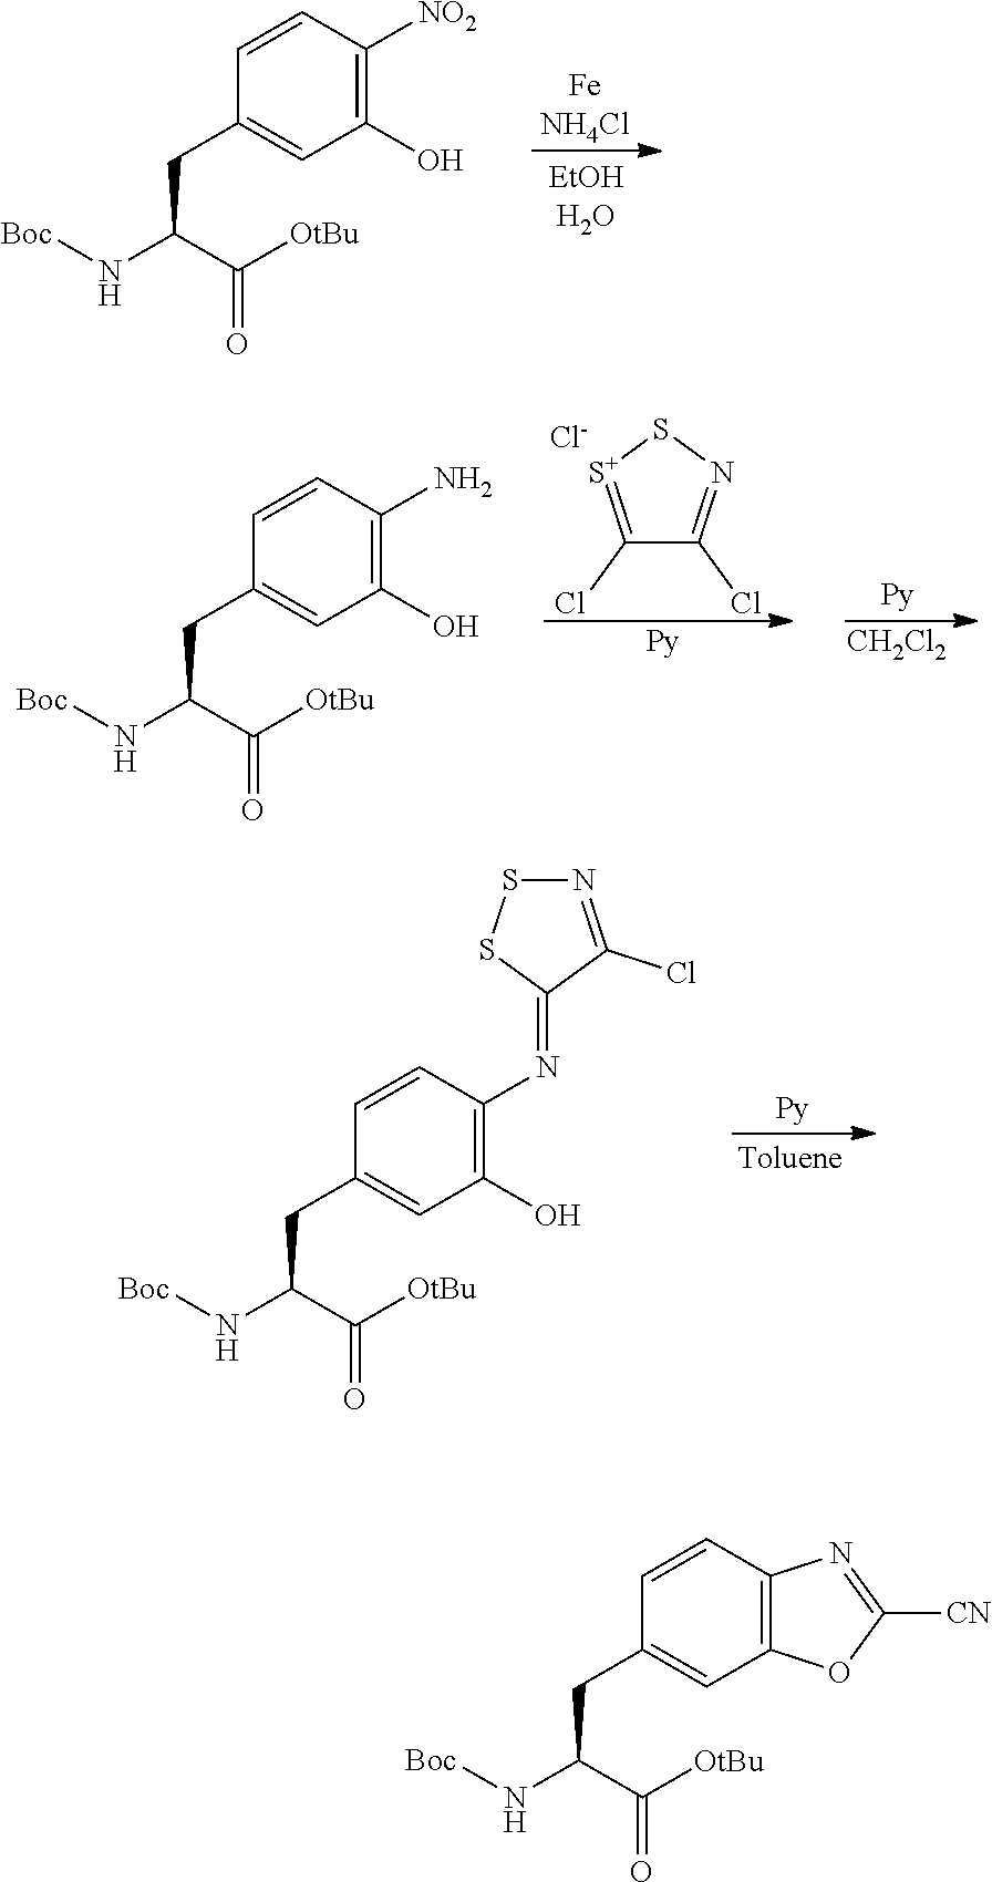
[Boc]NC(C([OtBu])=O)CC1=CC(O)=C([NO2])C=C1.[Boc]NC(C([OtBu])=O)CC1=CC2=C(C=C1)N=C([CN])O2.[Boc]NC(C([OtBu])=O)CC1=CC(O)=C(N=C2C(Cl)=NSS2)C=C1.C1(Cl)=[S+]SN=C1Cl.[Cl-].[Py].[Boc]NC(C([OtBu])=O)CC1=CC(O)=C(N)C=C1.[CH2Cl2]
